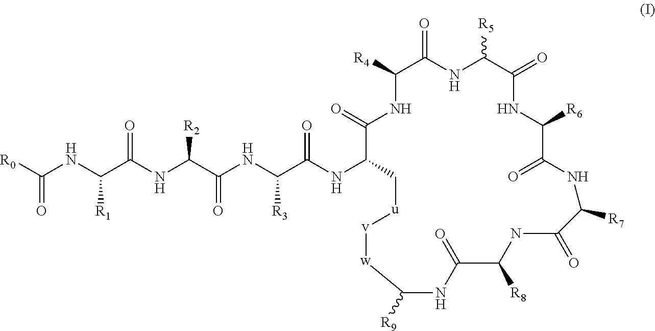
[R0]C(NC(C(NC(C(NC(C(NC1C(=O)NC([R4])C(=O)NC([R5])C(=O)NC([R6])C(=O)NC([R7])C(=O)NC([R8])C(=O)NC([R9])[w][v][u]C1)=O)[R3])=O)[R2])=O)[R1])=O
